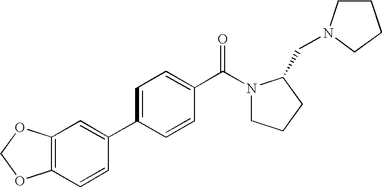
C1=C(C2=CC3=C(C=C2)OCO3)C=CC(C(N2CCCC2CN2CCCC2)=O)=C1
